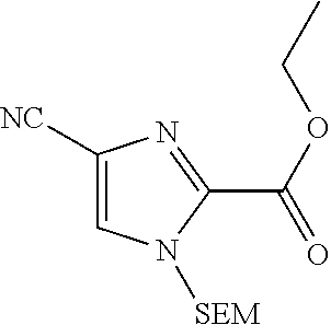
C1=C([NC])N=C(C(OCC)=O)N1[SEM]
